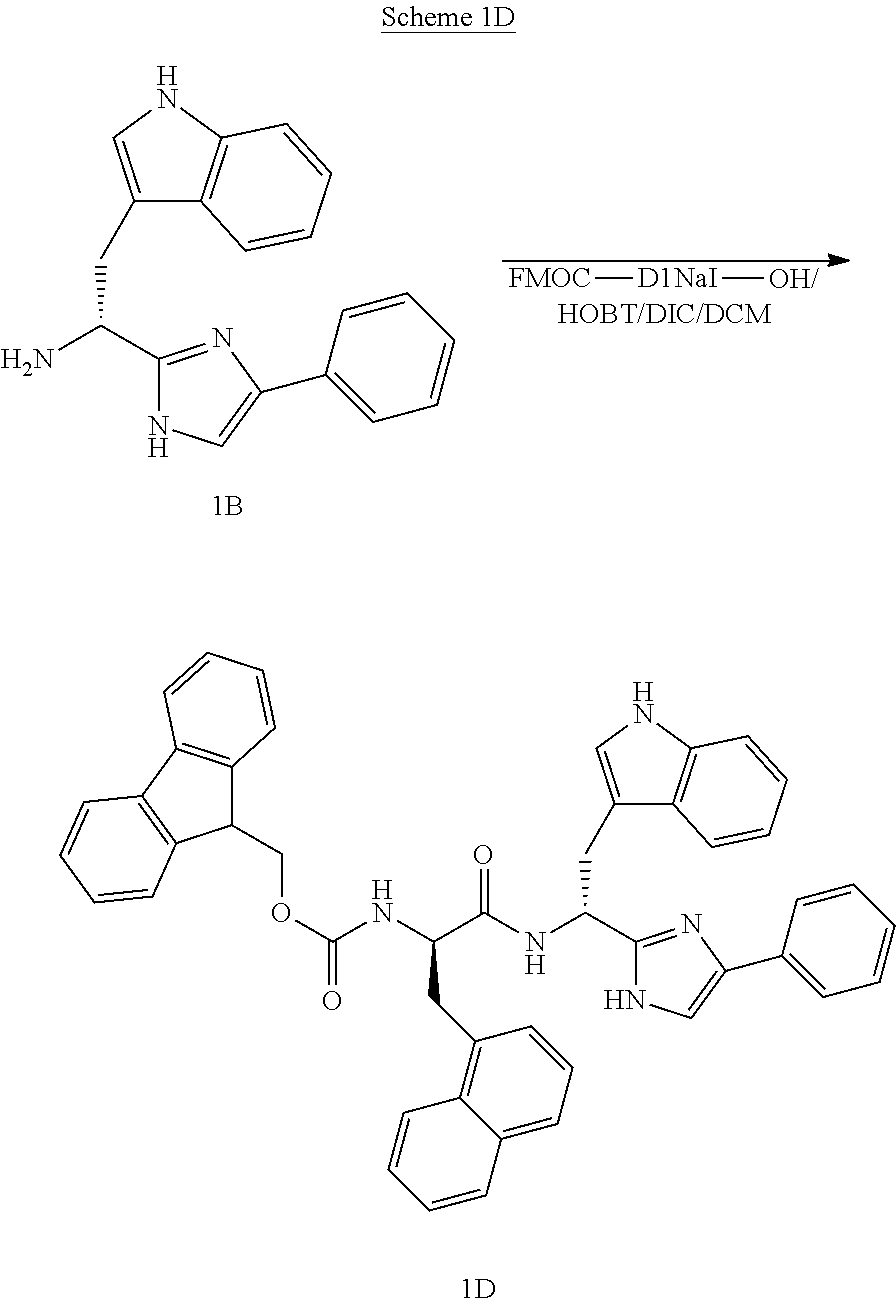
C1(CC(NC(C(NC(OCC2C3=C(C4=C2C=CC=C4)C=CC=C3)=O)CC2=C3C(=CC=C2)C=CC=C3)=O)C2=NC(C3=CC=CC=C3)=CN2)=CNC2=C1C=CC=C2.C1(CC(N)C2=NC(C3=CC=CC=C3)=CN2)=CNC2=C1C=CC=C2.[FMOC][D1NaI][OH/]
